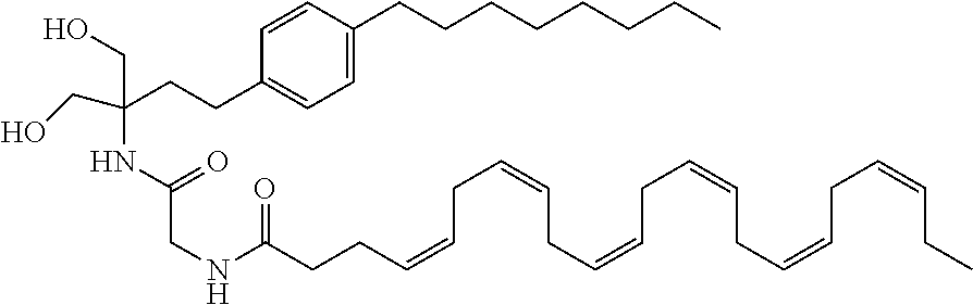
C1=CC(CCCCCCCC)=CC=C1CCC(CO)(NC(=O)CNC(CCC=CCC=CCC=CCC=CCC=CCC=CCC)=O)CO
